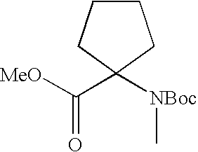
C(C1([NBoc]C)CCCC1)([MeO])=O
